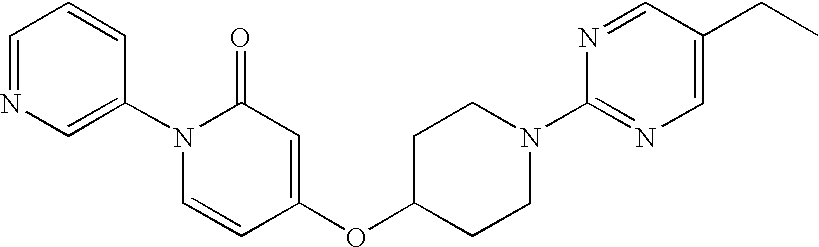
C1(N2C=CC(OC3CCN(C4=NC=C(CC)C=N4)CC3)=CC2=O)=CN=CC=C1
